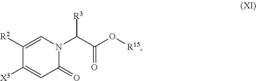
C1([R2])=CN(C(C(O[R15])=O)[R3])C(=O)C=C1[X3]
